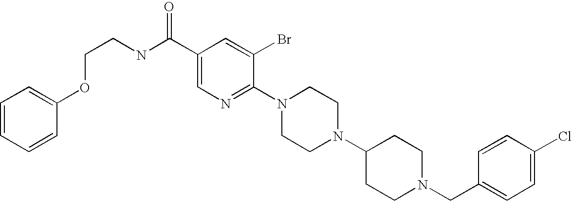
C1(Cl)=CC=C(CN2CCC(N3CCN(C4=NC=C(C(NCCOC5=CC=CC=C5)=O)C=C4Br)CC3)CC2)C=C1
